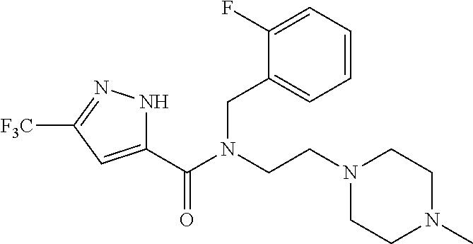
C1(C(N(CCN2CCN(C)CC2)CC2=CC=CC=C2F)=O)=CC([F3C])=NN1
